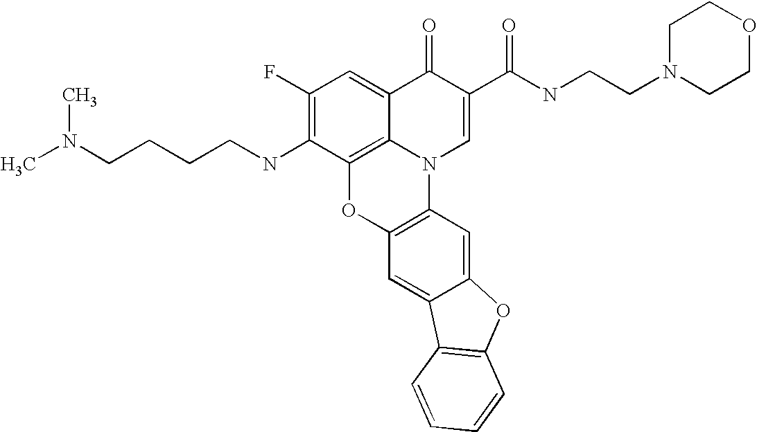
C1(F)=C(NCCCCN(C)C)C2=C3C(=C1)C(=O)C(C(NCCN1CCOCC1)=O)=CN3C1=C(O2)C=C2C(=C1)OC1=C2C=CC=C1
